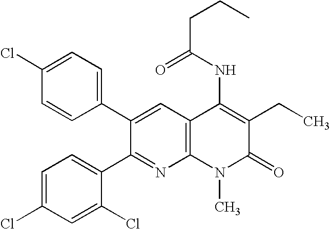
C1(Cl)=CC=C(C2=CC3=C(N=C2C2=CC=C(Cl)C=C2Cl)N(C)C(=O)C(CC)=C3NC(=O)CCC)C=C1
